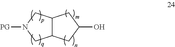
C12C(CN([PG])C1)CC(O)C2
